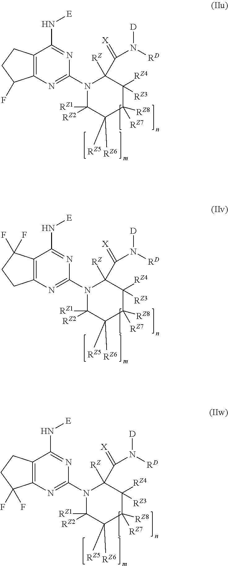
C12=C(N=C(N3C([RZ1])([RZ2])C([RZ5])([RZ6])C([RZ8])([RZ7])C([RZ4])([RZ3])C3([RZ])C(=[X])N([RD])[D])N=C1N[E])C(F)CC2.C12=C(N=C(N3C([RZ1])([RZ2])C([RZ5])([RZ6])C([RZ8])([RZ7])C([RZ4])([RZ3])C3([RZ])C(=[X])N([RD])[D])N=C1N[E])CCC2(F)F.C12=C(N=C(N3C([RZ1])([RZ2])C([RZ5])([RZ6])C([RZ8])([RZ7])C([RZ4])([RZ3])C3([RZ])C(=[X])N([RD])[D])N=C1N[E])C(F)(F)CC2
